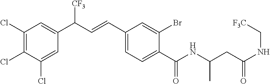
C1(Cl)=C(Cl)C(Cl)=CC(C(C=CC2=CC=C(C(NC(CC(NC[F3C])=O)C)=O)C(Br)=C2)[CF3])=C1
